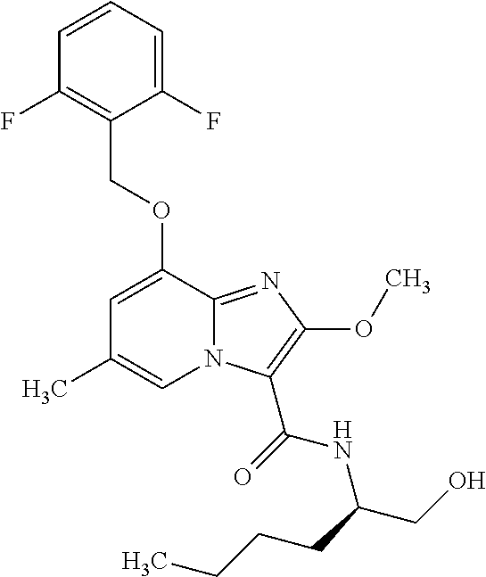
C1(F)=CC=CC(F)=C1COC1=CC(C)=CN2C1=NC(OC)=C2C(=O)NC(CO)CCCC
